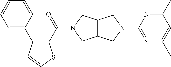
C12C(CN(C(=O)C3=C(C4=CC=CC=C4)C=CS3)C1)CN(C1=NC(C)=CC(C)=N1)C2
